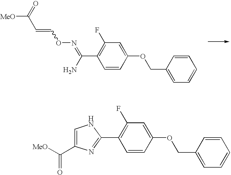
C1=CC(OCC2=CC=CC=C2)=CC(F)=C1C(N)=NOC=CC([MeO])=O.C1=CC(OCC2=CC=CC=C2)=CC(F)=C1C1=NC(C([MeO])=O)=CN1
